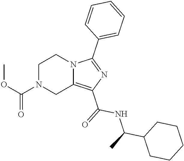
C1N(C(OC)=O)CC2=C(C(=O)NC(C3CCCCC3)C)N=C(C3=CC=CC=C3)N2C1
